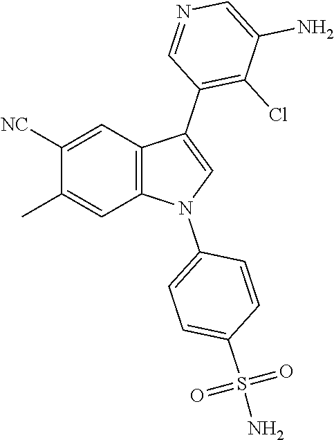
C1([NC])=CC2=C(C=C1C)N(C1=CC=C(S(=O)(=O)N)C=C1)C=C2C1=C(Cl)C(N)=CN=C1
